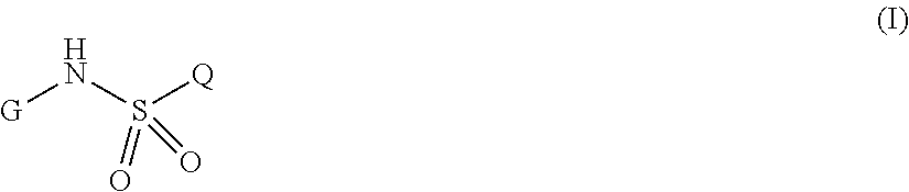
[G]NS([Q])(=O)=O
